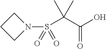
C1CCN1S(=O)(C(C)(C)C(O)=O)=O
